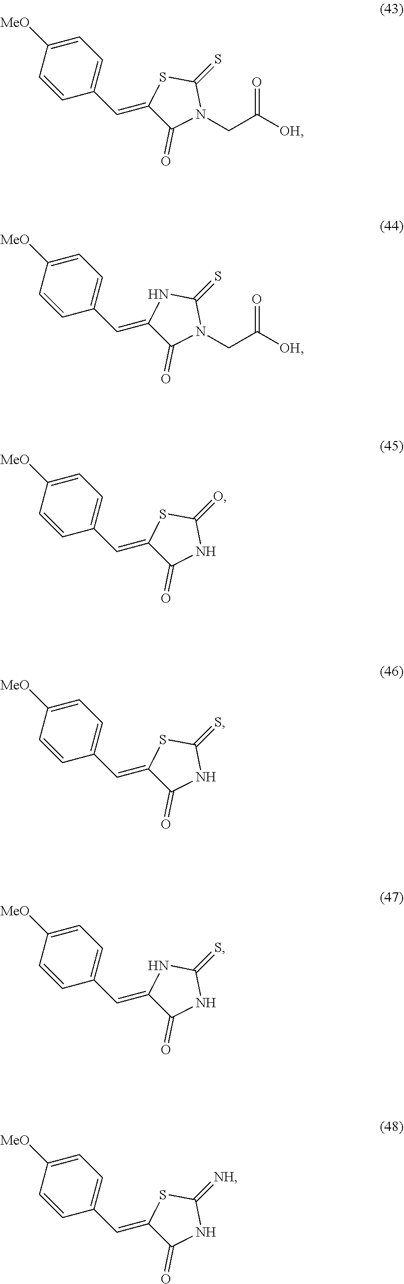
C1(=S)SC(=CC2=CC=C([MeO])C=C2)C(=O)N1CC([OH])=O.C1(=S)NC(=CC2=CC=C([MeO])C=C2)C(=O)N1CC([OH])=O.C1(=O)SC(=CC2=CC=C([MeO])C=C2)C(=O)N1.C1(=S)SC(=CC2=CC=C([MeO])C=C2)C(=O)N1.C1(=S)NC(=CC2=CC=C([MeO])C=C2)C(=O)N1.C1(=[NH])SC(=CC2=CC=C([MeO])C=C2)C(=O)N1
